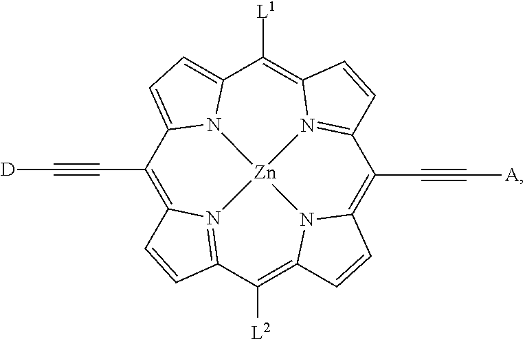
C1(C#C[D])=C2N3=C(C([L2])=C4N5C(=C(C#C[A])C6=N7C(=C([L1])C8=CC=C1N8[Zn]753)C=C6)C=C4)C=C2
